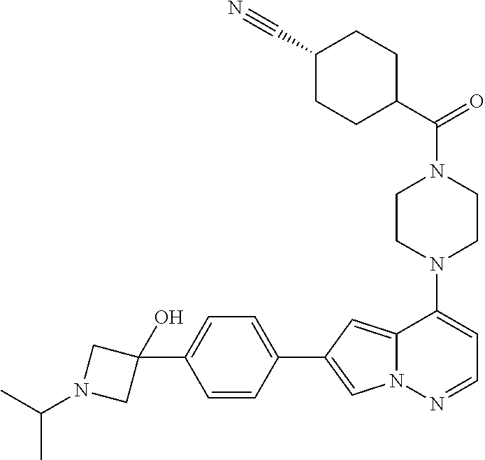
N1(C2=CC=NN3C2=CC(C2=CC=C(C4(O)CN(C(C)C)C4)C=C2)=C3)CCN(C(=O)C2CCC(C#N)CC2)CC1
